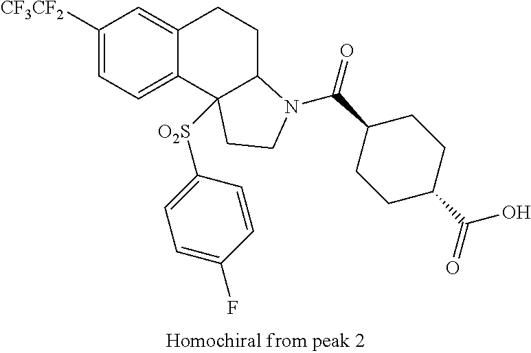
C1([CF3CF2])=CC=C2C(=C1)CCC1C2([O2S]C2=CC=C(F)C=C2)CCN1C(C1CCC(C(O)=O)CC1)=O
